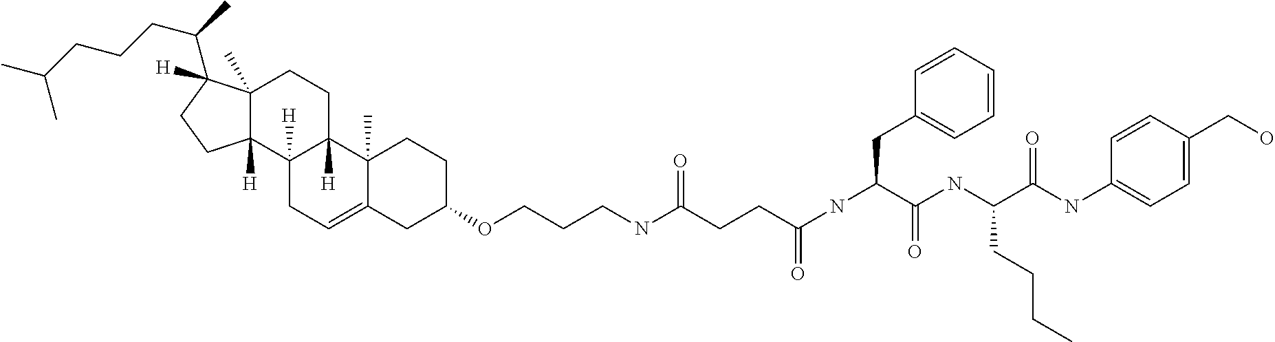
C12(C)C([H])(C3([H])C([H])(CC1)C1(C)C(=CC3)CC(OCCCNC(=O)CCC(=O)NC(CC3=CC=CC=C3)C(NC(C(NC3=CC=C(CO)C=C3)=O)CCCC)=O)CC1)CCC2(C(C)CCCC(C)C)[H]
